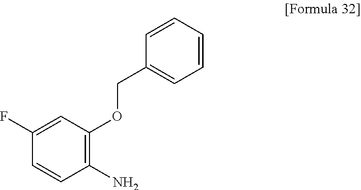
C1=CC(N)=C(OCC2=CC=CC=C2)C=C1F
